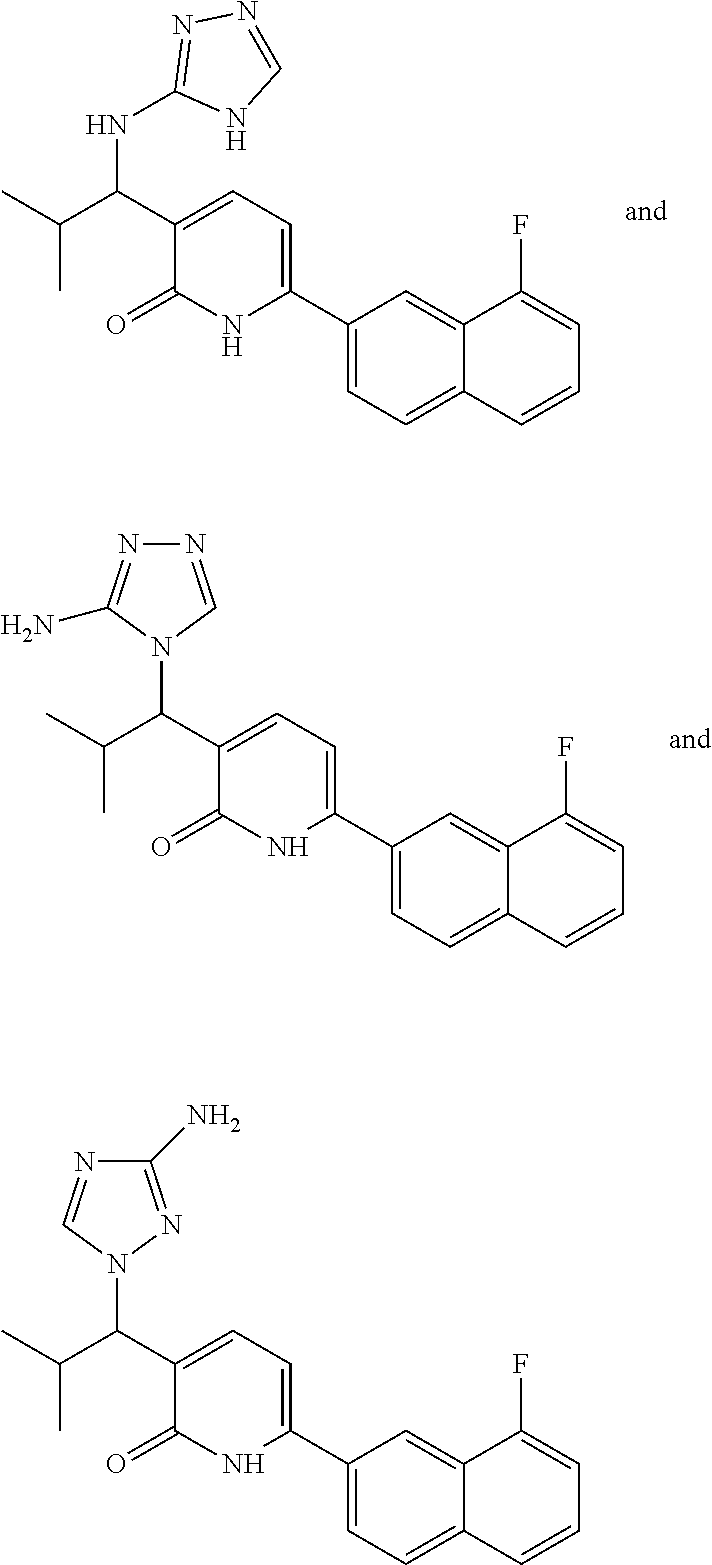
C1(C2=CC=C(C(C(C)C)NC3=NN=CN3)C(=O)N2)=CC=C2C(=C1)C(F)=CC=C2.C1(C2=CC=C(C(C(C)C)N3C=NN=C3N)C(=O)N2)=CC=C2C(=C1)C(F)=CC=C2.C1(C2=CC=C(C(C(C)C)N3N=C(N)N=C3)C(=O)N2)=CC=C2C(=C1)C(F)=CC=C2
